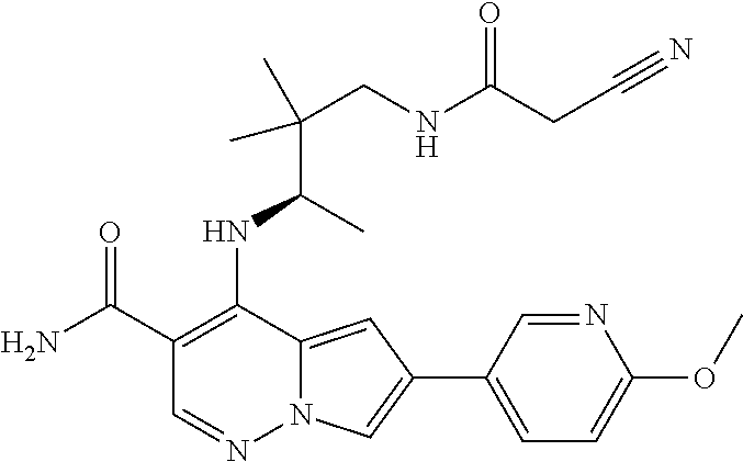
C1(C(N)=O)=C(NC(C(CNC(CC#N)=O)(C)C)C)C2=CC(C3=CC=C(OC)N=C3)=CN2N=C1
